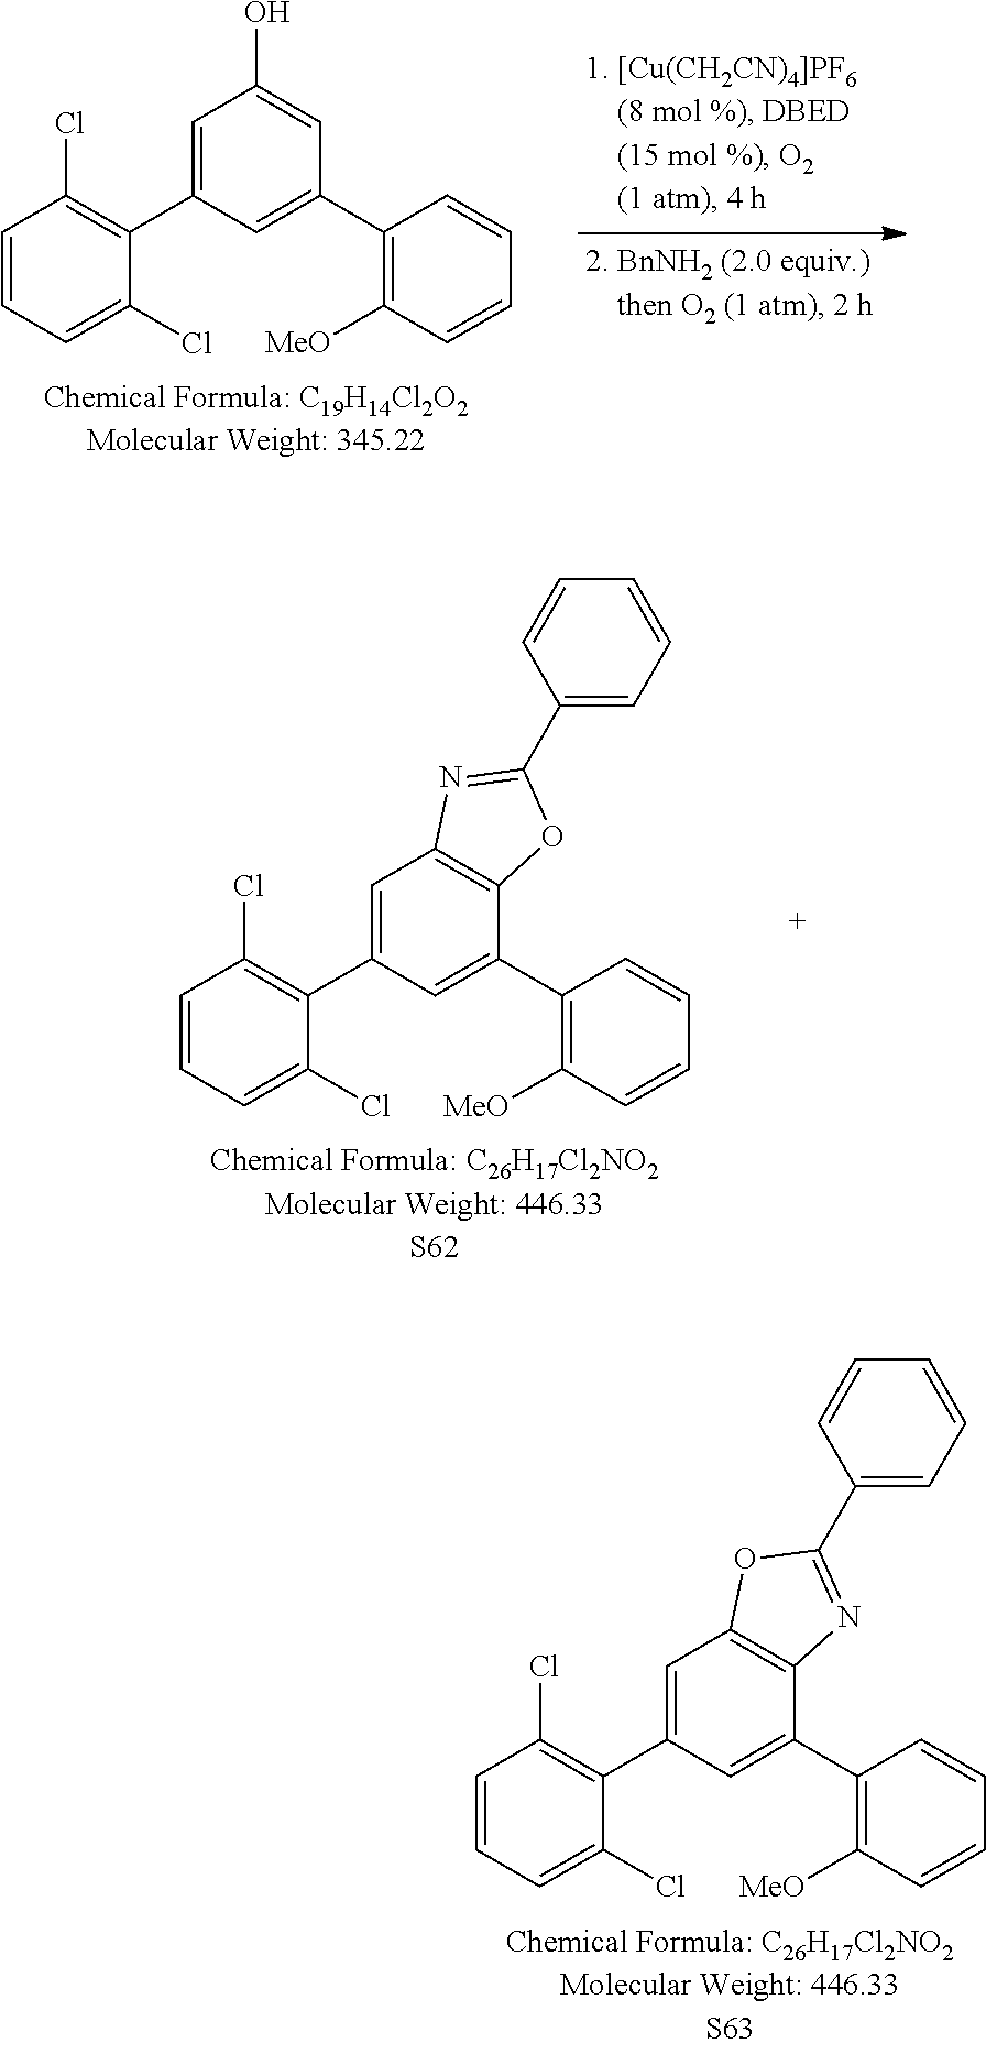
C1=CC=C(Cl)C(C2=CC3=C(C(C4=C([MeO])C=CC=C4)=C2)N=C(C2=CC=CC=C2)O3)=C1Cl.C1=CC=C(Cl)C(C2=CC(O)=CC(C3=C([MeO])C=CC=C3)=C2)=C1Cl.C1=CC=C(Cl)C(C2=CC3=C(C(C4=C([MeO])C=CC=C4)=C2)OC(C2=CC=CC=C2)=N3)=C1Cl
